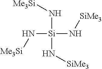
N([Si](N[Me3Si])(N[SiMe3])N[SiMe3])[Me3Si]
